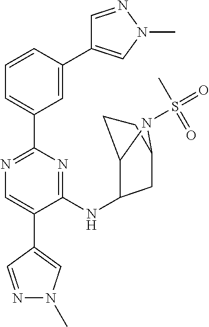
C1=NN(C)C=C1C1=CC(C2=NC=C(C3=CN(C)N=C3)C(NC3C4CCC(C3)N4S(=O)(=O)C)=N2)=CC=C1
